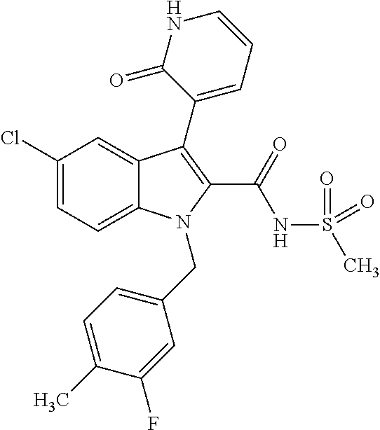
C1(Cl)=CC=C2C(=C1)C(C1=CC=CNC1=O)=C(C(NS(C)(=O)=O)=O)N2CC1=CC=C(C)C(F)=C1
